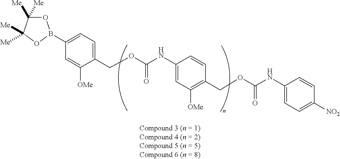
O1C([Me])([Me])C([Me])([Me])OB1C1=CC=C(COC(NC2=CC([OMe])=C(COC(NC3=CC=C([NO2])C=C3)=O)C=C2)=O)C([OMe])=C1
